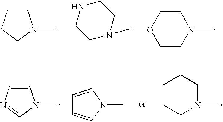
C1N(C)CCC1.C1N(C)CCNC1.C1CN(C)CCO1.C1=NC=CN1C.N1(C)C=CC=C1.C1CCN(C)CC1
